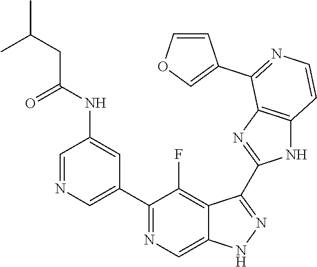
C1=NC=C(C2=NC=C3C(=C2F)C(C2=NC4=C(N2)C=CN=C4C2=COC=C2)=NN3)C=C1NC(CC(C)C)=O
